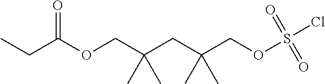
C(C(OCC(CC(COS(Cl)(=O)=O)(C)C)(C)C)=O)C
